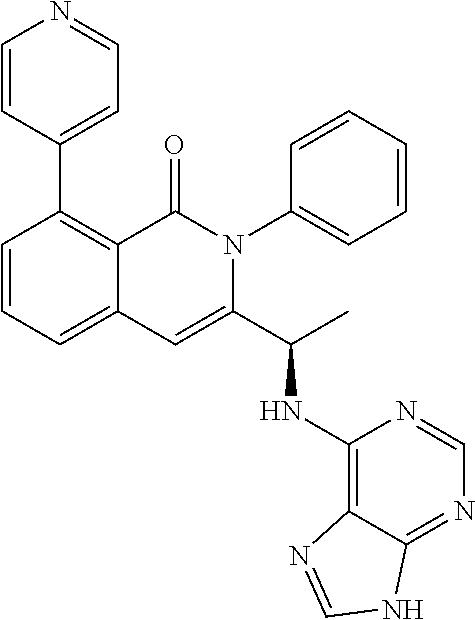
C1=CC=C2C(=C1C1=CC=NC=C1)C(=O)N(C1=CC=CC=C1)C(C(C)NC1=C3C(=NC=N1)NC=N3)=C2
